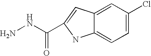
NNC(=O)C1=CC2=CC(Cl)=CC=C2N1
